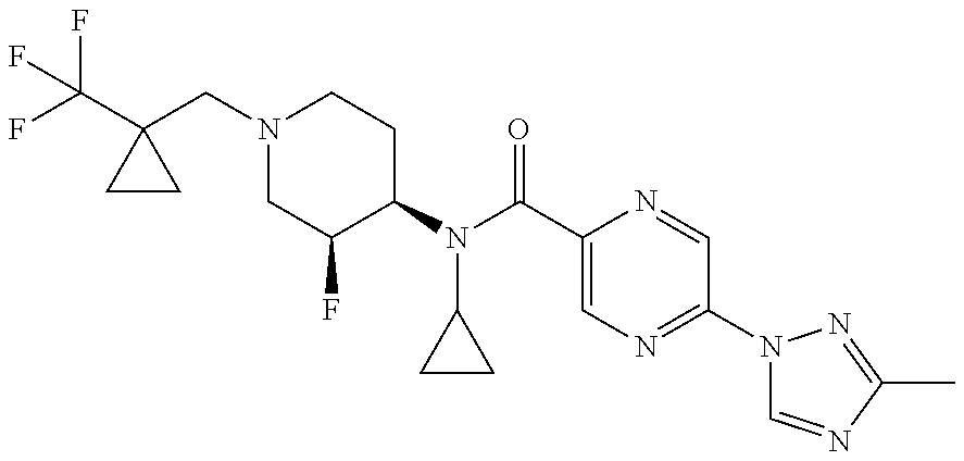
C(C1(CN2CC(F)C(N(C(C3=CN=C(N4C=NC(C)=N4)C=N3)=O)C3CC3)CC2)CC1)(F)(F)F
